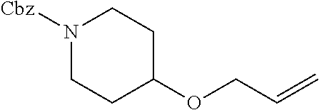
N1([Cbz])CCC(OCC=C)CC1
